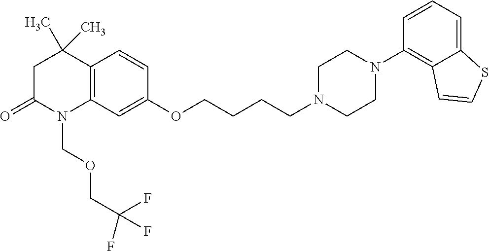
C12=C(C=C(OCCCCN3CCN(C4=C5C(=CC=C4)SC=C5)CC3)C=C1)N(COCC(F)(F)F)C(=O)CC2(C)C
